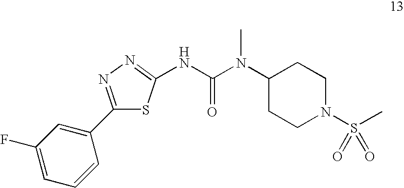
N(C(N(C)C1CCN(S(C)(=O)=O)CC1)=O)C1=NN=C(C2=CC(F)=CC=C2)S1
